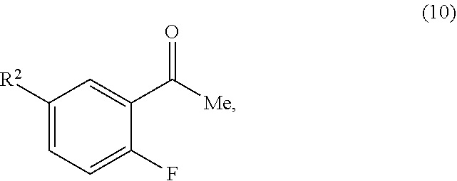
C1([R2])=CC=C(F)C(C(=O)[Me])=C1
